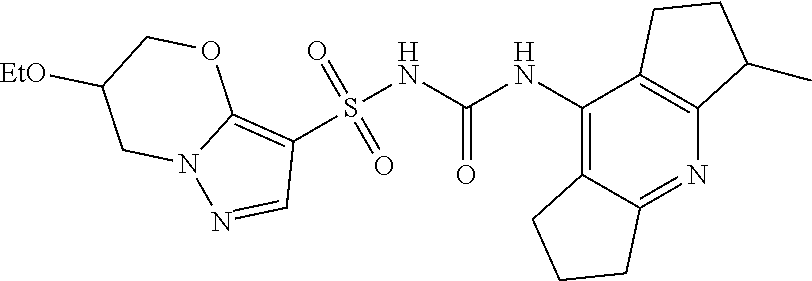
S(NC(NC1=C2C(=NC3=C1CCC3C)CCC2)=O)(C1=C2N(N=C1)CC([EtO])CO2)(=O)=O
